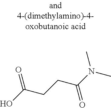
OC(CCC(N(C)C)=O)=O
